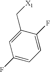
C1(F)=CC=C(F)C(C[X1])=C1
